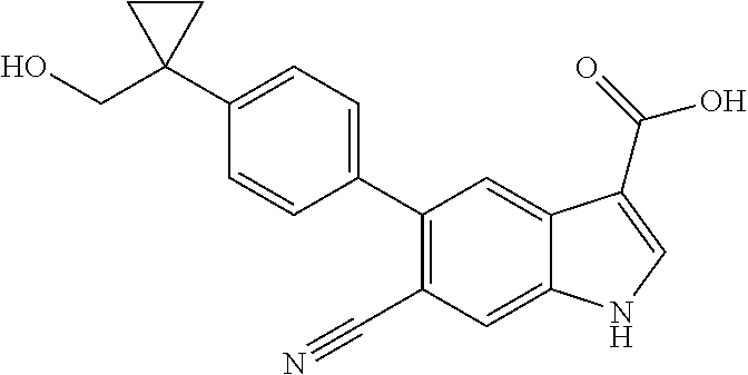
C1(C2(CO)CC2)=CC=C(C2=C(C#N)C=C3C(=C2)C(C(=O)O)=CN3)C=C1
